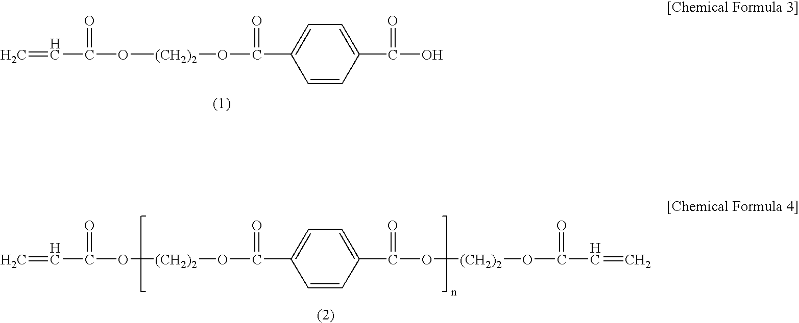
C=CC(O[(CH2)2]OC(C1=CC=C(C(O)=O)C=C1)=O)=O.C=CC(O[(CH2)2]OC(C1=CC=C(C(O[(CH2)2]OC(C=C)=O)=O)C=C1)=O)=O
